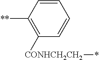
C1=CC([CONHCH2CH2]*)=C([**])C=C1
